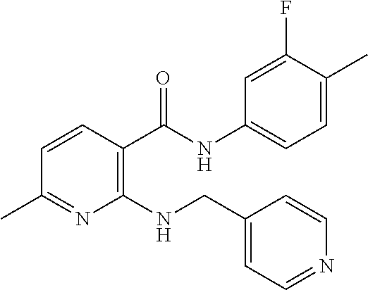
C1(NCC2=CC=NC=C2)=C(C(NC2=CC=C(C)C(F)=C2)=O)C=CC(C)=N1
